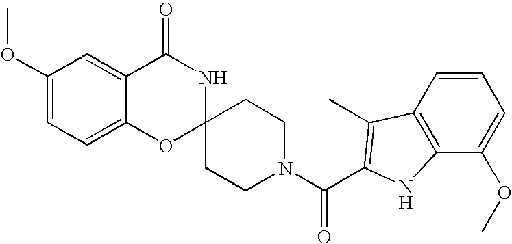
C1(OC)=CC=C2C(=C1)C(=O)NC1(O2)CCN(C(=O)C2=C(C)C3=C(C(OC)=CC=C3)N2)CC1
